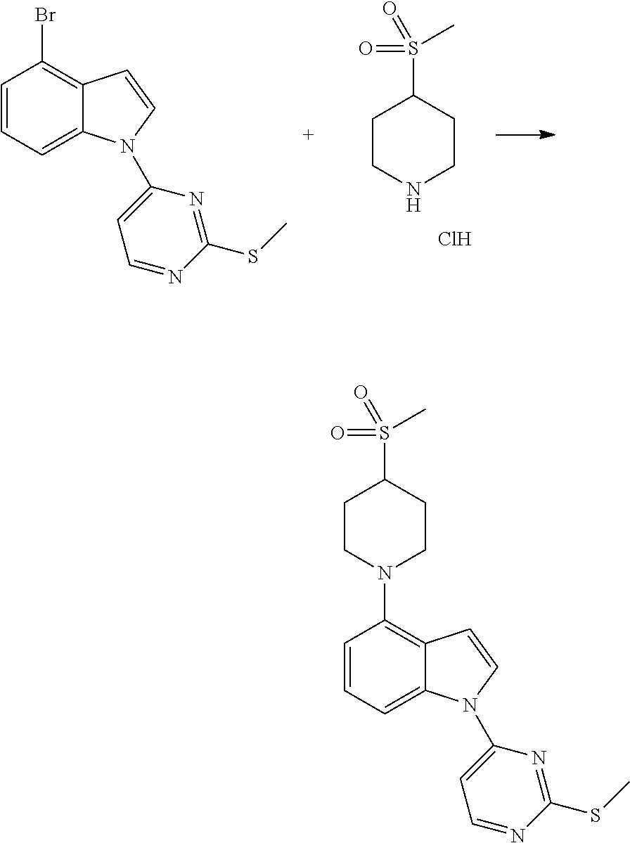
C1=CC=C2C(=C1Br)C=CN2C1=CC=NC(SC)=N1.C1CNCCC1S(=O)(C)=O.Cl.C1CN(C2=C3C(=CC=C2)N(C2=CC=NC(SC)=N2)C=C3)CCC1S(=O)(=O)C
